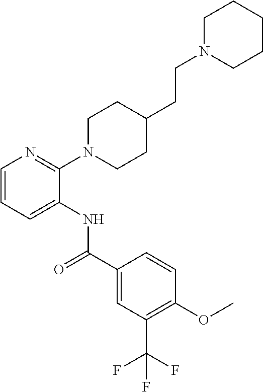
C1(N2CCC(CCN3CCCCC3)CC2)=NC=CC=C1NC(=O)C1=CC(C(F)(F)F)=C(OC)C=C1
